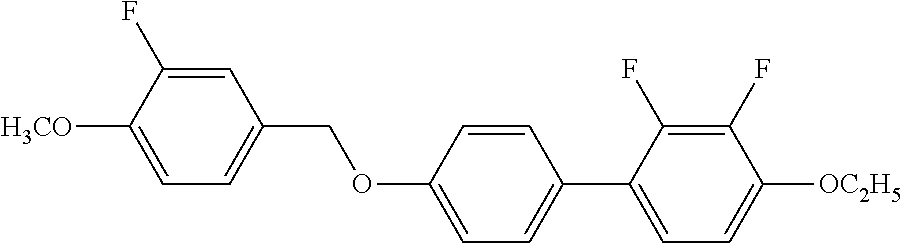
C1=C(F)C([H3CO])=CC=C1COC1=CC=C(C2=CC=C([OC2H5])C(F)=C2F)C=C1
